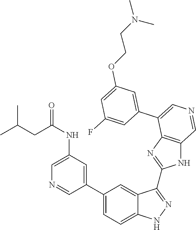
C1(C2=CC=C3C(=C2)C(C2=NC4=C(N2)C=NC=C4C2=CC(OCCN(C)C)=CC(F)=C2)=NN3)=CC(NC(CC(C)C)=O)=CN=C1
